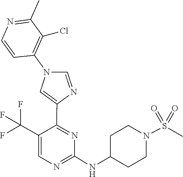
C1(NC2CCN(S(=O)(=O)C)CC2)=NC=C(C(F)(F)F)C(C2=CN(C3=C(Cl)C(C)=NC=C3)C=N2)=N1
